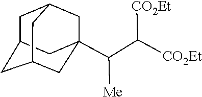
C(C([CO2Et])[CO2Et])([Me])C12CC3CC(CC(C1)C3)C2
